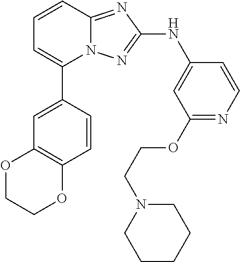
C1=CC2=NC(NC3=CC(OCCN4CCCCC4)=NC=C3)=NN2C(C2=CC3=C(C=C2)OCCO3)=C1
